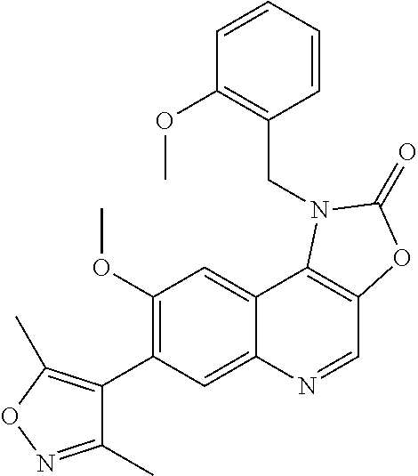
C1(OC)=C(C2=C(C)ON=C2C)C=C2C(=C1)C1=C(C=N2)OC(=O)N1CC1=C(OC)C=CC=C1
